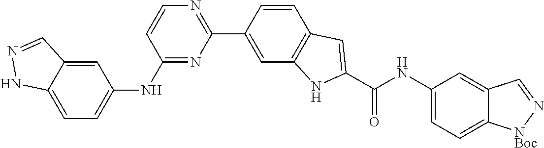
C1(C2=CC3=C(C=C2)C=C(C(NC2=CC=C4C(=C2)C=N[NBoc]4)=O)N3)=NC=CC(NC2=CC=C3C(=C2)C=NN3)=N1
